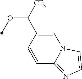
C1=CC(C([CF3])OC)=CN2C1=NC=C2
